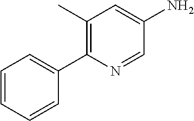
NC1=CC(C)=C(C2=CC=CC=C2)N=C1
